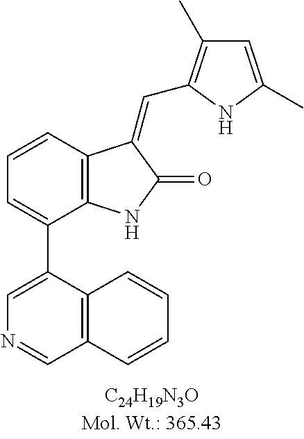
C1=CC2=C(C(C3=CN=CC4=C3C=CC=C4)=C1)NC(=O)C2=CC1=C(C)C=C(C)N1
